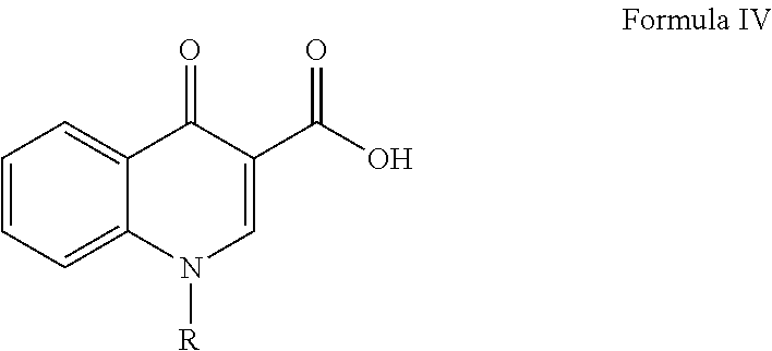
C1=CC=C2C(=C1)C(=O)C(C(O)=O)=CN2[R]
